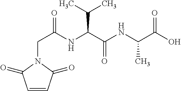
C1=CC(=O)N(CC(=O)NC(C(NC(C(O)=O)C)=O)C(C)C)C1=O
